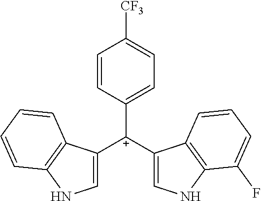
C1([C+](C2=CNC3=C2C=CC=C3F)C2=CNC3=C2C=CC=C3)=CC=C([CF3])C=C1
